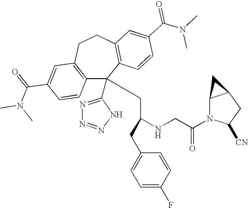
C1(C(=O)N(C)C)=CC2=C(C=C1)C(C1=NN=NN1)(CC(NCC(N1C([CN])CC3C1C3)=O)CC1=CC=C(F)C=C1)C1=C(CC2)C=C(C(N(C)C)=O)C=C1
